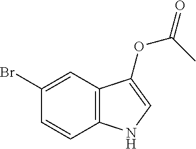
C1=CC2=C(C=C1Br)C(OC(=O)C)=CN2
